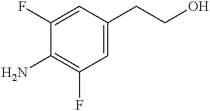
C1(F)=CC(CCO)=CC(F)=C1N
